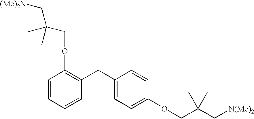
C1=CC=CC(CC2=CC=C(OCC(C[N(Me)2])(C)C)C=C2)=C1OCC(C[(Me)2N])(C)C
